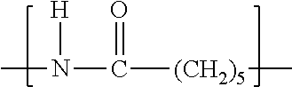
CN(C([(CH2)5]C)=O)[H]
